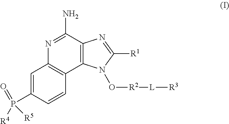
N1=C(N)C2=C(C3=C1C=C(P(=O)([R4])[R5])C=C3)N(O[R2][L][R3])C([R1])=N2
